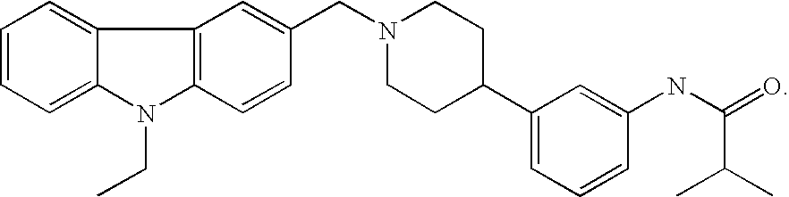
C1=CC=C2C(=C1)C1=C(N2CC)C=CC(CN2CCC(C3=CC=CC(NC(C(C)C)=O)=C3)CC2)=C1
